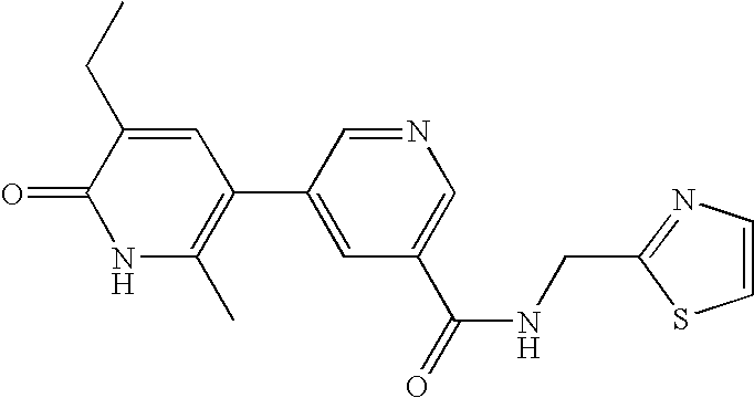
C1(=O)NC(C)=C(C2=CC(C(=O)NCC3=NC=CS3)=CN=C2)C=C1CC
